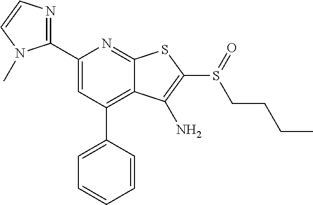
C1(C2=CC(C3=CC=CC=C3)=C3C(=N2)SC(S(CCCC)=O)=C3N)=NC=CN1C
